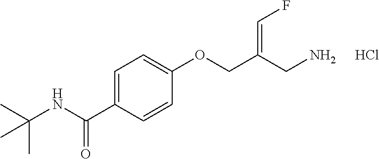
C1=C(C(NC(C)(C)C)=O)C=CC(OCC(CN)=CF)=C1.Cl
